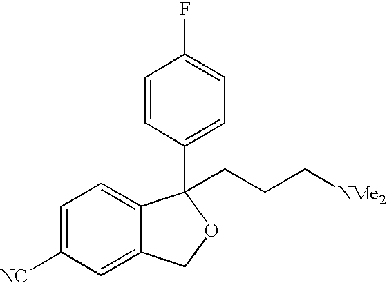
C1=C([NC])C=C2C(=C1)C(C1=CC=C(F)C=C1)(CCC[NMe2])OC2
